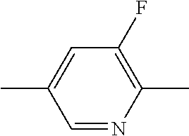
C1=NC(C)=C(F)C=C1C
